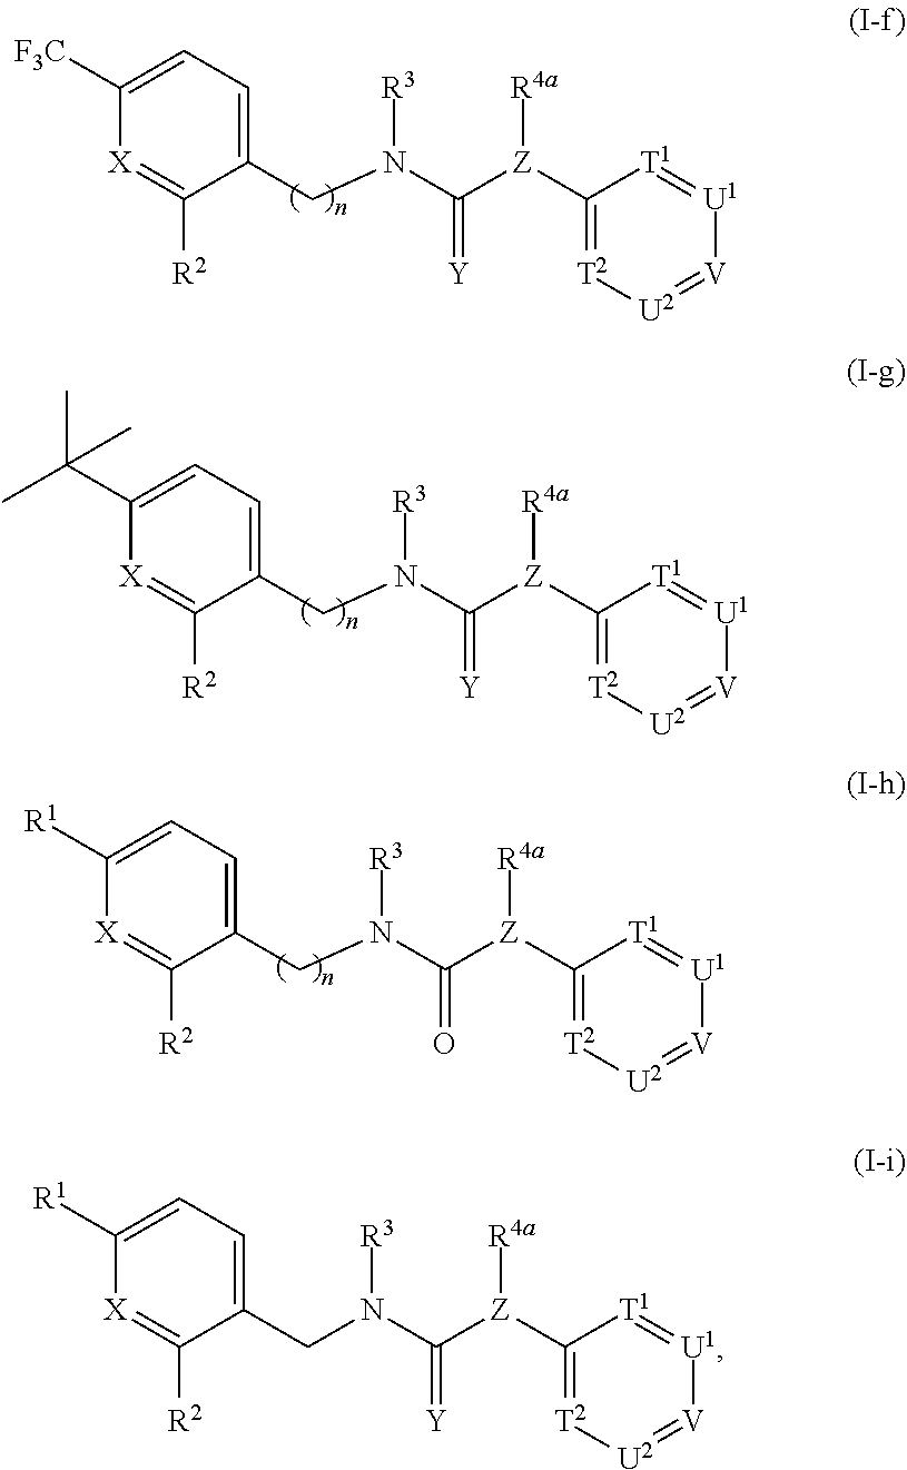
C1(CN(C([Z](C2=[T2][U2]=[V][U1]=[T1]2)[R4a])=[Y])[R3])=CC=C([F3C])[X]=C1[R2].C1(CN(C([Z](C2=[T2][U2]=[V][U1]=[T1]2)[R4a])=[Y])[R3])=CC=C(C(C)(C)C)[X]=C1[R2].C1(CN(C([Z](C2=[T2][U2]=[V][U1]=[T1]2)[R4a])=O)[R3])=CC=C([R1])[X]=C1[R2].C1(CN(C([Z](C2=[T2][U2]=[V][U1]=[T1]2)[R4a])=[Y])[R3])=CC=C([R1])[X]=C1[R2]
